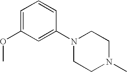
C1=C(OC)C=C(N2CCN(C)CC2)C=C1
